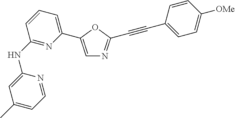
C1(NC2=NC(C3=CN=C(C#CC4=CC=C([OMe])C=C4)O3)=CC=C2)=CC(C)=CC=N1
